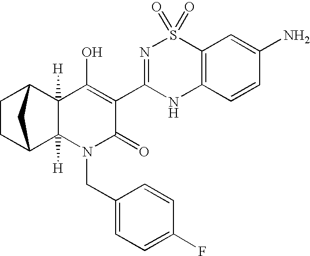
C1CC2C3([H])C([H])(C1C2)C(O)=C(C1=NS(=O)(=O)C2=C(N1)C=CC(N)=C2)C(=O)N3CC1=CC=C(F)C=C1
